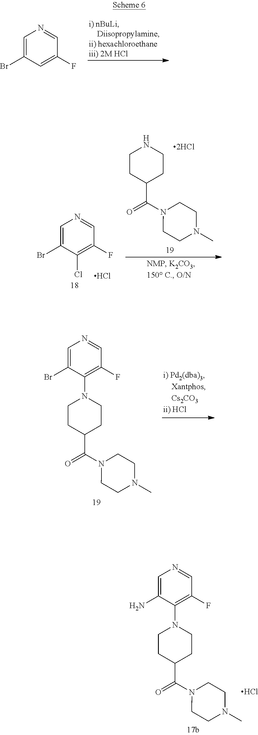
C1=C(Br)C=C(F)C=N1.C1CC(C(N2CCN(C)CC2)=O)CCN1.C1=C(Br)C(Cl)=C(F)C=N1.Cl.C1CC(C(N2CCN(C)CC2)=O)CCN1C1=C(F)C=NC=C1Br.C1CC(C(N2CCN(C)CC2)=O)CCN1C1=C(F)C=NC=C1N.Cl
